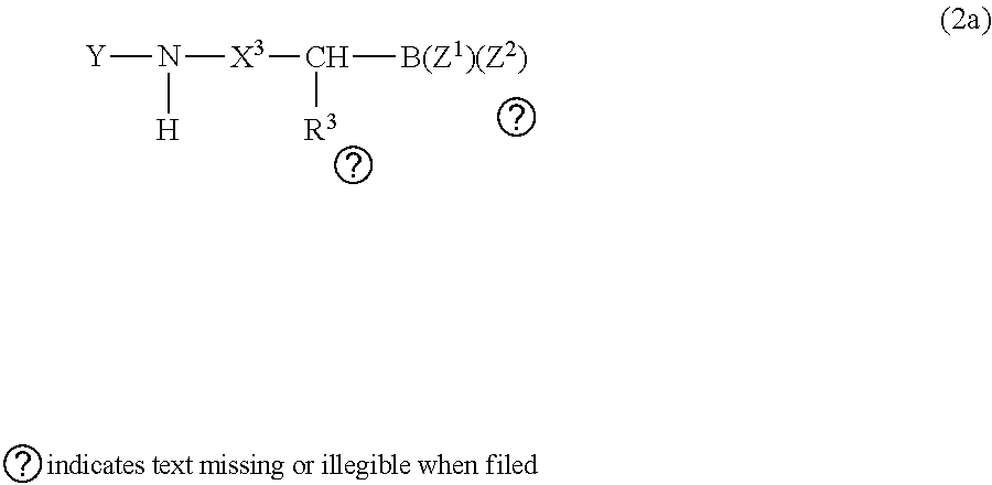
[Y]N([H])[X3]C([B(Z1)(Z2)])[R3]
